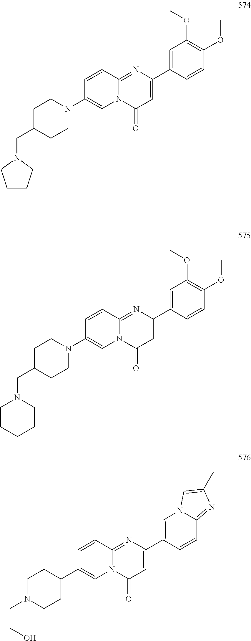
C1(C2=CC(=O)N3C(=N2)C=CC(N2CCC(CN4CCCC4)CC2)=C3)=CC(OC)=C(OC)C=C1.C1(C2=CC(=O)N3C(=N2)C=CC(N2CCC(CN4CCCCC4)CC2)=C3)=CC(OC)=C(OC)C=C1.C1(C2=CC(=O)N3C(=N2)C=CC(C2CCN(CCO)CC2)=C3)=CN2C(=NC(C)=C2)C=C1
